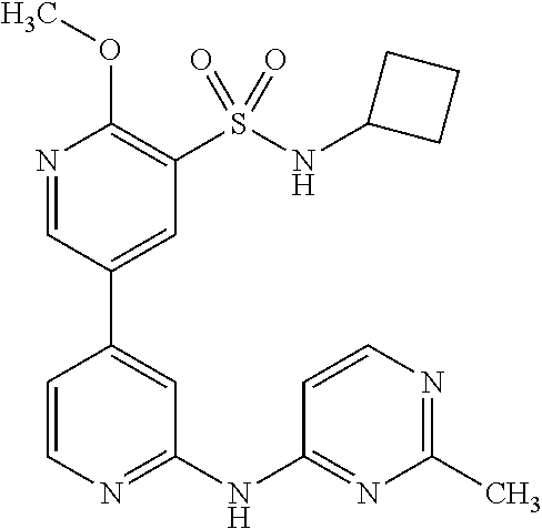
N1=C(C)N=C(NC2=NC=CC(C3=CC(S(NC4CCC4)(=O)=O)=C(OC)N=C3)=C2)C=C1
